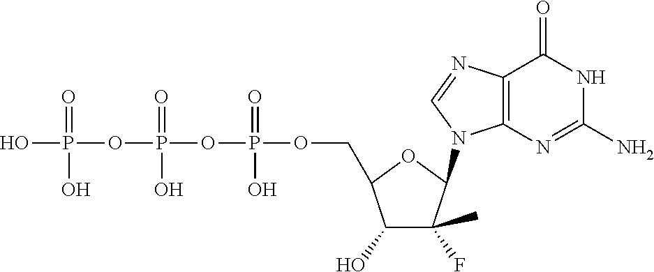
C12=C(N=C(N)NC1=O)N(C1C(F)(C)C(O)C(COP(=O)(OP(=O)(O)OP(=O)(O)O)O)O1)C=N2
